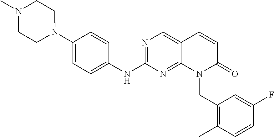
N1(C2=CC=C(NC3=NC=C4C(=N3)N(CC3=C(C)C=CC(F)=C3)C(=O)C=C4)C=C2)CCN(C)CC1
